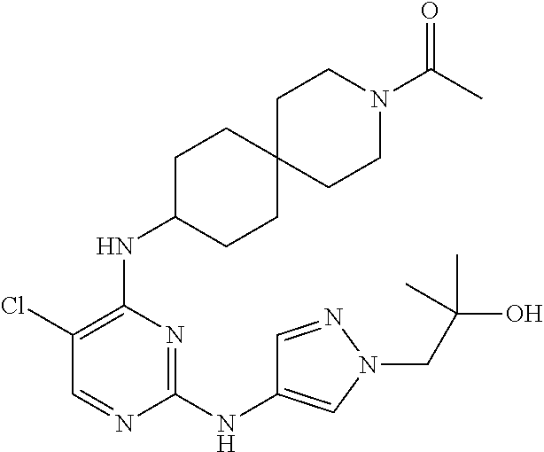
C1C(NC2=C(Cl)C=NC(NC3=CN(CC(O)(C)C)N=C3)=N2)CCC2(C1)CCN(C(C)=O)CC2
